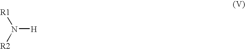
[H]N([R2])[R1]
